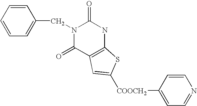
C1=CC=CC(CN2C(=O)C3=C(NC2=O)SC([COOCH2]C2=CC=NC=C2)=C3)=C1
